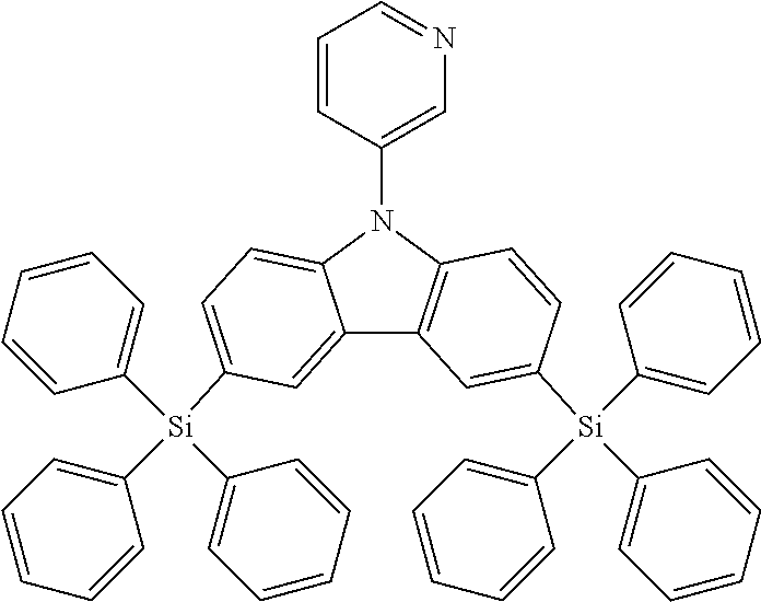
C12=CC([Si](C3=CC=CC=C3)(C3=CC=CC=C3)C3=CC=CC=C3)=CC=C1N(C1=CN=CC=C1)C1=C2C=C([Si](C2=CC=CC=C2)(C2=CC=CC=C2)C2=CC=CC=C2)C=C1
